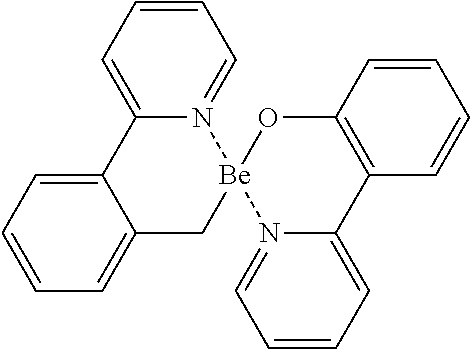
C12=CC=CC=C1C[Be]1(N3=CC=CC=C23)OC2=C(C3=CC=CC=N13)C=CC=C2
